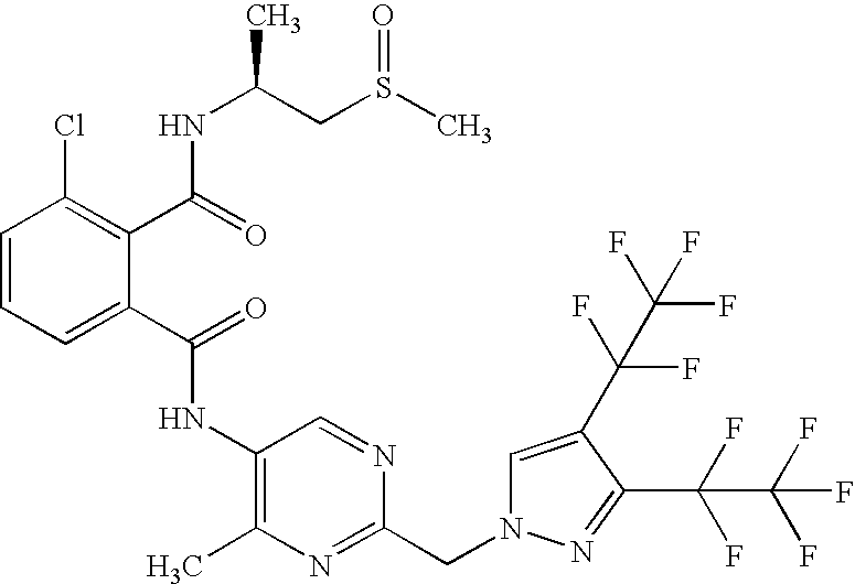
C1=CC=C(C(=O)NC2=C(C)N=C(CN3C=C(C(C(F)(F)F)(F)F)C(C(F)(F)C(F)(F)F)=N3)N=C2)C(C(=O)NC(CS(C)=O)C)=C1Cl
